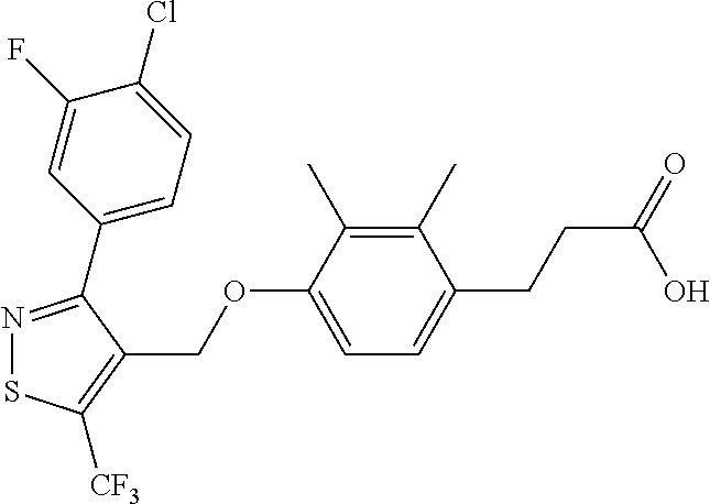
N1=C(C2=CC=C(Cl)C(F)=C2)C(COC2=CC=C(CCC(=O)O)C(C)=C2C)=C([CF3])S1
